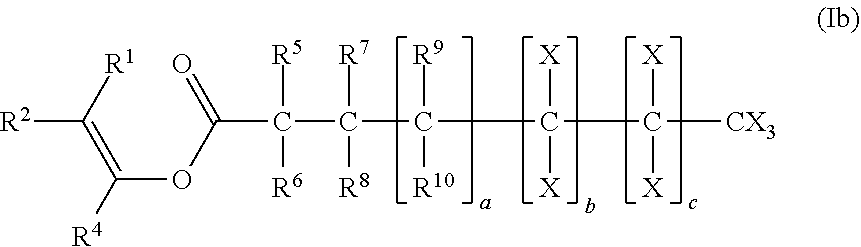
C(C(C([R7])([R8])C([R9])([R10])C([X])([X])C([X])([X])[CX3])([R5])[R6])(OC([R4])=C([R1])[R2])=O
